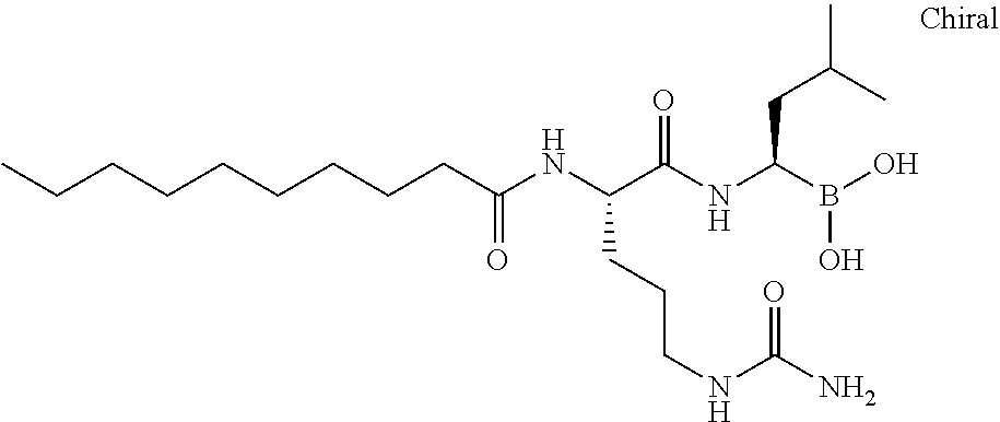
C(CCCC(NC(C(NC(B(O)O)CC(C)C)=O)CCCNC(N)=O)=O)CCCCC
